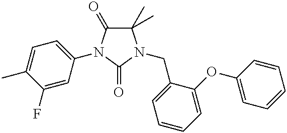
C1(C)(C)C(=O)N(C2=CC=C(C)C(F)=C2)C(=O)N1CC1=CC=CC=C1OC1=CC=CC=C1
